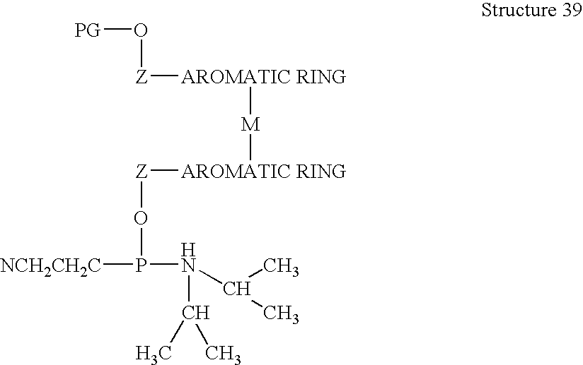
[PG]O[Z][AROMATIC RING][M][AROMATIC RING][Z]OP([NCH2CH2C])N(C(C)C)C(C)C
